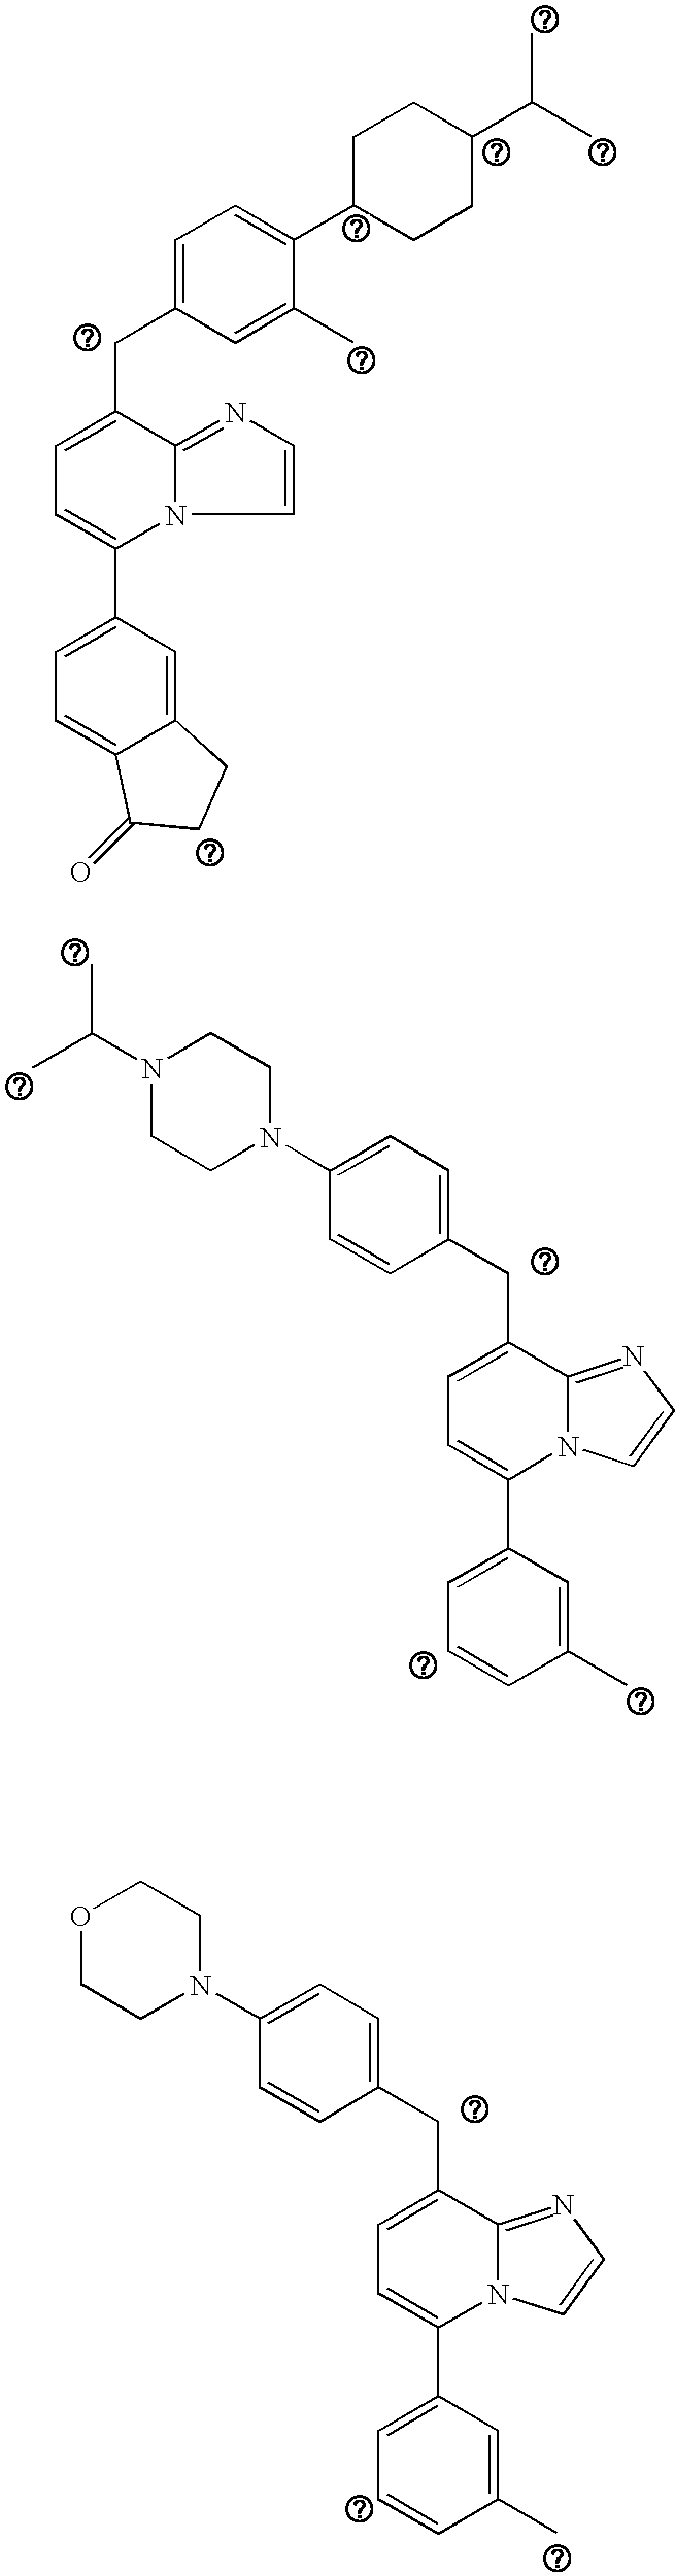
C1(C2=CC=C(CC3=CC=C(C4CCC(C(C)C)CC4)C(C)=C3)C3=NC=CN23)=CC=C2C(=C1)CCC2=O.C1(C2=CC=C(CC3=CC=C(N4CCN(C(C)C)CC4)C=C3)C3=NC=CN23)=CC=CC(C)=C1.C1(C2=CC=C(CC3=CC=C(N4CCOCC4)C=C3)C3=NC=CN23)=CC=CC(C)=C1
